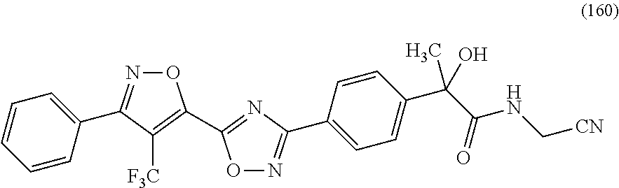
C1=CC(C2=NOC(C3=NC(C4=CC=C(C(C(NC[CN])=O)(O)C)C=C4)=NO3)=C2[F3C])=CC=C1
